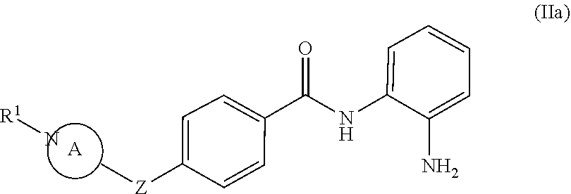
C[Z]C1=CC=C(C(=O)NC2=CC=CC=C2N)C=C1.[A].[R1]N
